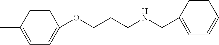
C1=CC(C)=CC=C1OCCCNCC1=CC=CC=C1
